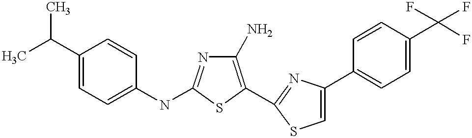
C1(N)=C(C2=NC(C3=CC=C(C(F)(F)F)C=C3)=CS2)SC(NC2=CC=C(C(C)C)C=C2)=N1
